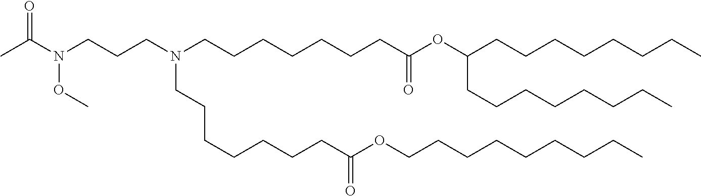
C(CC)CCCCCCOC(CCCCCCCN(CCCCCCCC(=O)OC(CCCCCCCC)CCCCCCCC)CCCN(OC)C(=O)C)=O
